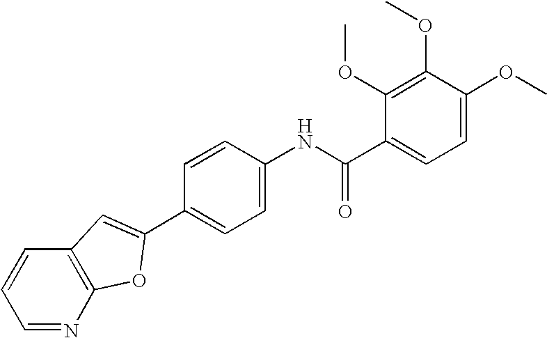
C1=CC=NC2=C1C=C(C1=CC=C(NC(C3=CC=C(OC)C(OC)=C3OC)=O)C=C1)O2
